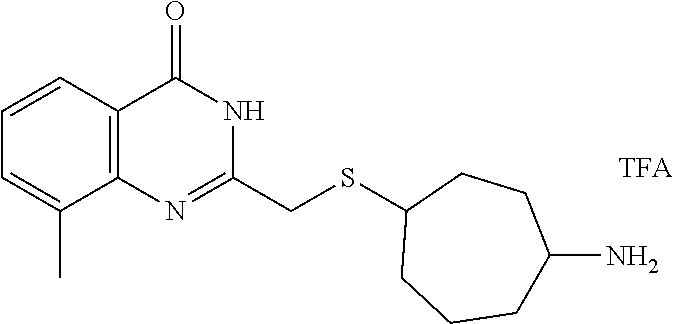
C1(CSC2CCCC(N)CC2)=NC2=C(C=CC=C2C)C(=O)N1
